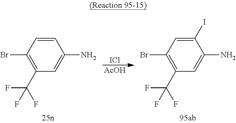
C1=CC(Br)=C(C(F)(F)F)C=C1N.[ICl].[AcOH].C1(I)=CC(Br)=C(C(F)(F)F)C=C1N
